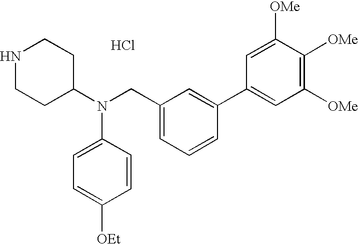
N1CCC(N(CC2=CC=CC(C3=CC([OMe])=C([OMe])C([OMe])=C3)=C2)C2=CC=C([OEt])C=C2)CC1.Cl
